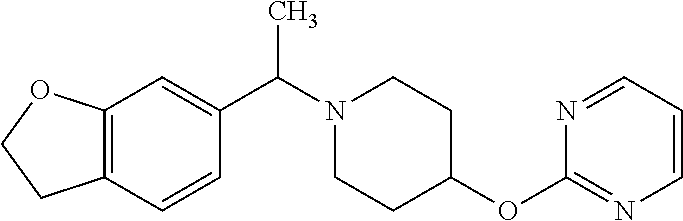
N1(C(C2=CC3=C(C=C2)CCO3)C)CCC(OC2=NC=CC=N2)CC1
